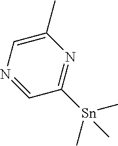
C1(C)=CN=CC([Sn](C)(C)C)=N1
